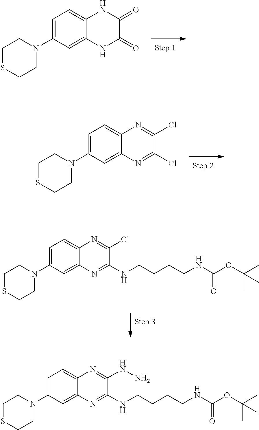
C1=C(N2CCSCC2)C=C2C(=C1)NC(=O)C(=O)N2.C1=C(N2CCSCC2)C=C2C(=C1)N=C(Cl)C(Cl)=N2.ClC1=NC2=CC=C(N3CCSCC3)C=C2N=C1NCCCCNC(OC(C)(C)C)=O.N(CCCCNC(OC(C)(C)C)=O)C1=NC2=CC(N3CCSCC3)=CC=C2N=C1NN
